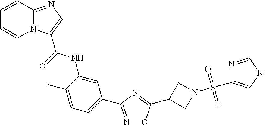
N1=C(C2=CC=C(C)C(NC(=O)C3=CN=C4N3C=CC=C4)=C2)N=C(C2CN(S(=O)(=O)C3=CN(C)C=N3)C2)O1
